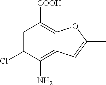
C1=C(Cl)C(N)=C2C(=C1[COOH])OC(C)=C2
